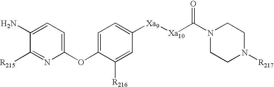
C1(OC2=CC=C([Xa9][Xa10]C(N3CCN([R217])CC3)=O)C=C2[R216])=CC=C(N)C([R215])=N1
